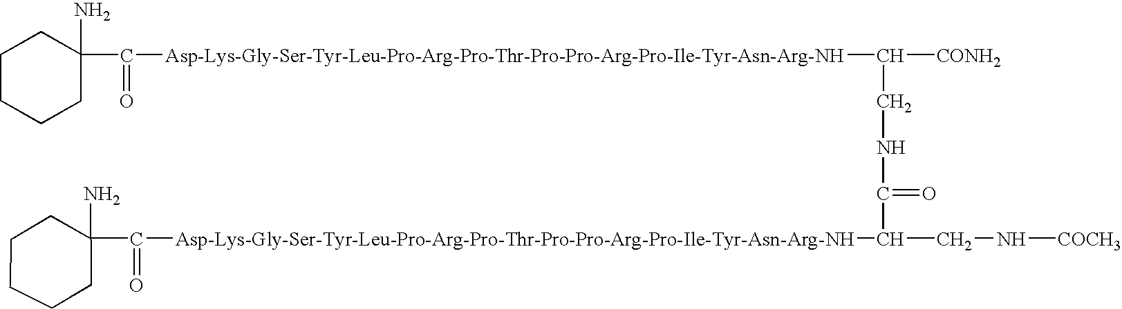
C1CCCC(N)(C(=O)[Asp-Lys-Gly-Ser-Tyr-Leu-Pro-Arg-Pro-Thr-Pro-Pro-Arg-Pro-Ile-Tyr-Asn-Arg-NH]C([CONH2])CNC(=O)C(CN[COCH3])[Asp-Lys-Gly-Ser-Tyr-Leu-Pro-Arg-Pro-Thr-Pro-Pro-Arg-Pro-Ile-Tyr-Asn-Arg-NH]C(=O)C2(N)CCCCC2)C1
